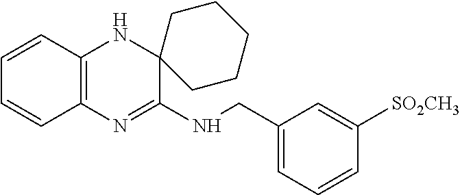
C1=CC2=C(C=C1)N=C(NCC1=CC=CC([SO2CH3])=C1)C1(N2)CCCCC1
